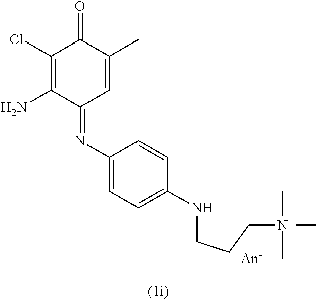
C1(Cl)=C(N)C(=NC2=CC=C(NCCC[N+](C)(C)C)C=C2)C=C(C)C1=O
